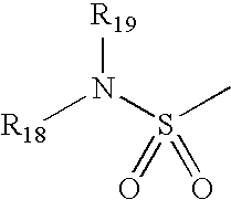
[R19]N(S(C)(=O)=O)[R18]
